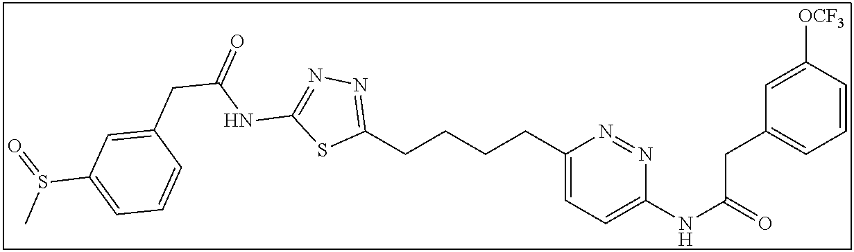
C1(CCCCC2=CC=C(NC(=O)CC3=CC=CC([OCF3])=C3)N=N2)=NN=C(NC(CC2=CC(S(=O)C)=CC=C2)=O)S1
